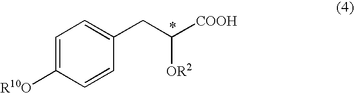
[R10O]C1=CC=C(CC([COOH])[OR2])C=C1
